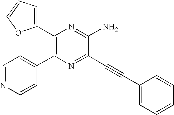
C1(C2=C(C3=CC=NC=C3)N=C(C#CC3=CC=CC=C3)C(N)=N2)=CC=CO1
